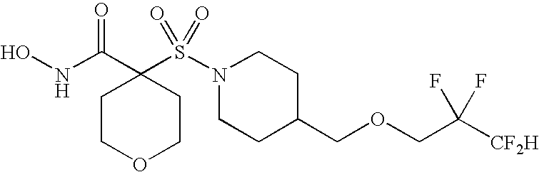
C1COCCC1(C(=O)NO)S(N1CCC(COCC([CF2H])(F)F)CC1)(=O)=O
